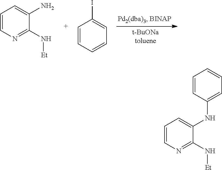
C1=CN=C(N[Et])C(N)=C1.C1=CC=CC=C1I.C1=CN=C(N[Et])C(NC2=CC=CC=C2)=C1
